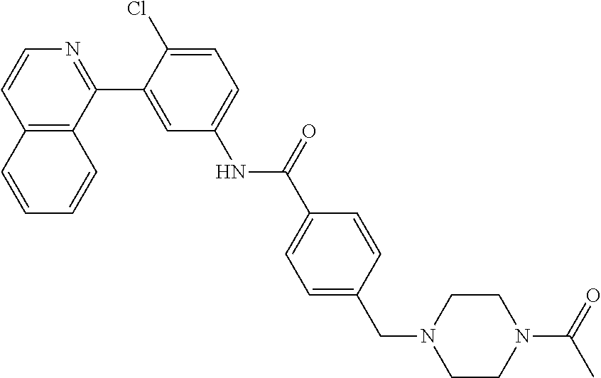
C12=C(C(C3=CC(NC(C4=CC=C(CN5CCN(C(=O)C)CC5)C=C4)=O)=CC=C3Cl)=NC=C1)C=CC=C2
